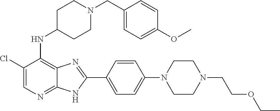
C1(Cl)=CN=C2C(=C1NC1CCN(CC3=CC=C(OC)C=C3)CC1)N=C(C1=CC=C(N3CCN(CCOCC)CC3)C=C1)N2
